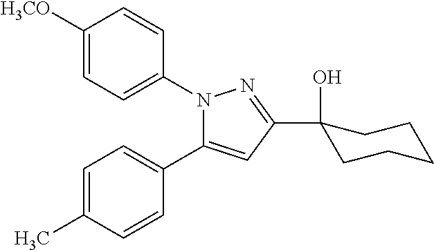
C1([H3CO])=CC=C(N2N=C(C3(O)CCCCC3)C=C2C2=CC=C(C)C=C2)C=C1
